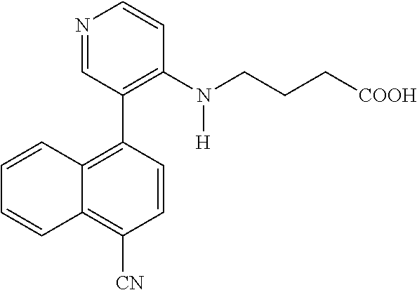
N1=CC(C2=C3C(=C([CN])C=C2)C=CC=C3)=C(N(CCC[COOH])[H])C=C1
